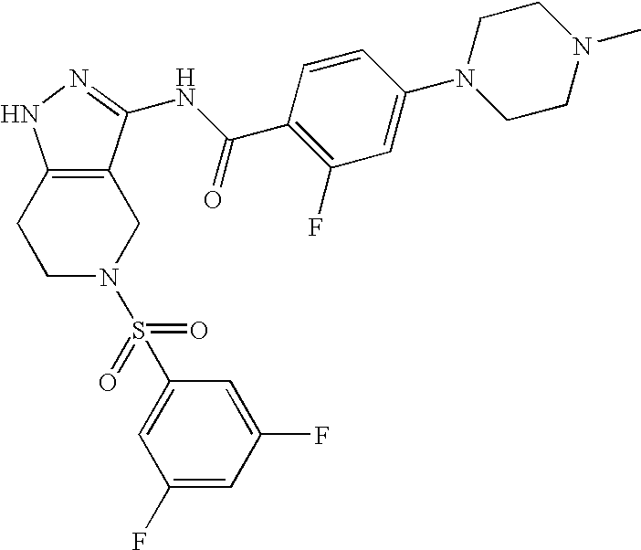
C1N(S(=O)(=O)C2=CC(F)=CC(F)=C2)CC2=C(C1)NN=C2NC(C1=C(F)C=C(N2CCN(C)CC2)C=C1)=O
